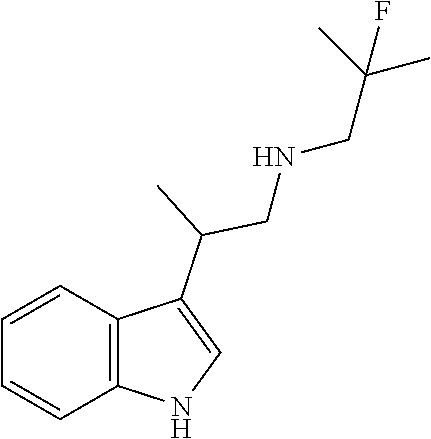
C1=CC2=C(C=C1)NC=C2C(CNCC(C)(C)F)C
